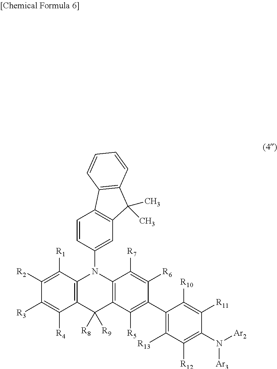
C12=C(C([R1])=C([R2])C([R3])=C1[R4])N(C1=CC3=C(C=C1)C1=C(C3(C)C)C=CC=C1)C1=C(C2([R8])[R9])C([R5])=C(C2=C([R13])C([R12])=C(N([Ar2])[Ar3])C([R11])=C2[R10])C([R6])=C1[R7]
